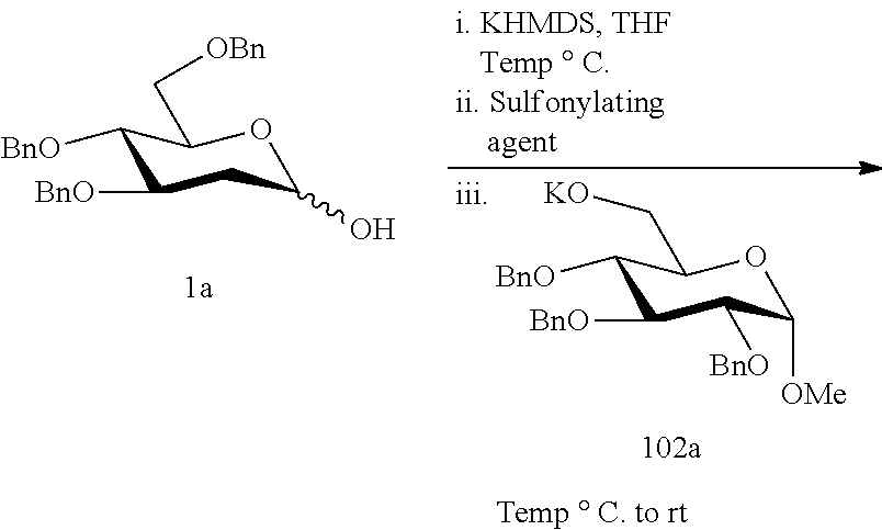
C1([BnO])C([BnO])CC(O)OC1C[OBn].C1([BnO])C([BnO])C([BnO])C([OMe])OC1C[KO]
